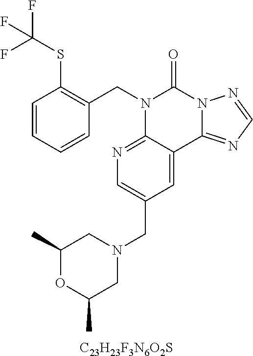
[C23H23F3N6O2S].C1=CC(SC(F)(F)F)=C(CN2C3=NC=C(CN4CC(C)OC(C)C4)C=C3C3=NC=NN3C2=O)C=C1
